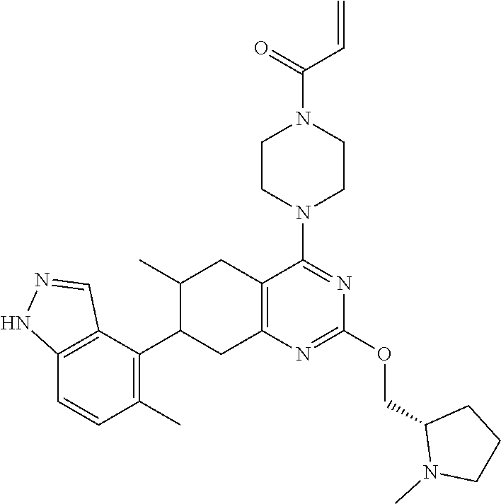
C12=C(C(C3C(C)CC4=C(C3)N=C(OCC3N(C)CCC3)N=C4N3CCN(C(=O)C=C)CC3)=C(C)C=C1)C=NN2
